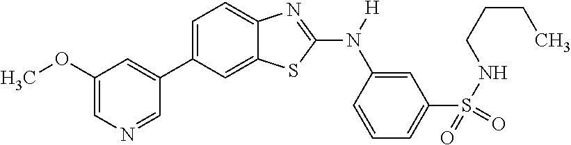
C1(OC)=CN=CC(C2=CC=C3C(=C2)SC(N([H])C2=CC(S(NCCCC)(=O)=O)=CC=C2)=N3)=C1
